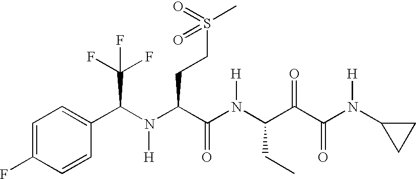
C1=C(F)C=CC(C(N(C(C(N(C(C(C(N(C2CC2)[H])=O)=O)CC)[H])=O)CCS(C)(=O)=O)[H])C(F)(F)F)=C1
